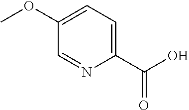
C1(OC)=CC=C(C(O)=O)N=C1
